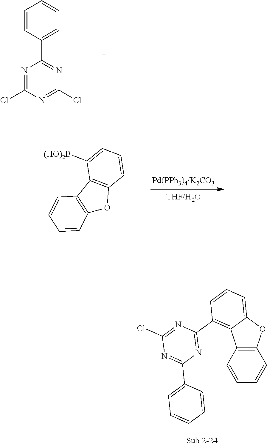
C1=CC(C2=NC(Cl)=NC(Cl)=N2)=CC=C1.C12=C(C3=C(O1)C=CC=C3[(HO)2B])C=CC=C2.C12=C(OC3=CC=CC(C4=NC(C5=CC=CC=C5)=NC(Cl)=N4)=C13)C=CC=C2
